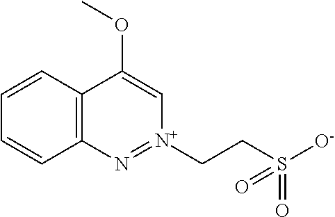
C12=C(C=CC=C1)C(OC)=C[N+](CCS([O-])(=O)=O)=N2
